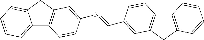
C12=CC=CC=C1CC1=C2C=CC(N=CC2=CC3=C(C4=C(C3)C=CC=C4)C=C2)=C1
